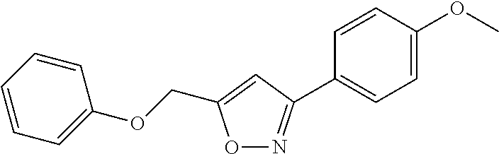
O1N=C(C2=CC=C(OC)C=C2)C=C1COC1=CC=CC=C1
